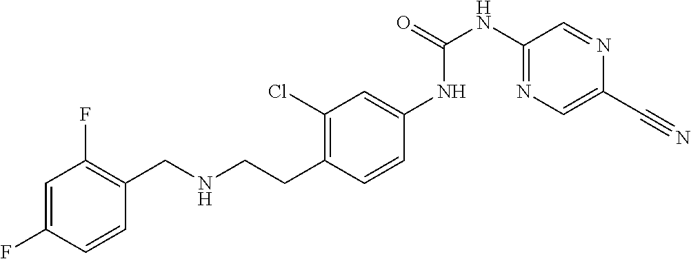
C1=C(F)C=CC(CNCCC2=C(Cl)C=C(NC(NC3=NC=C(C#N)N=C3)=O)C=C2)=C1F
